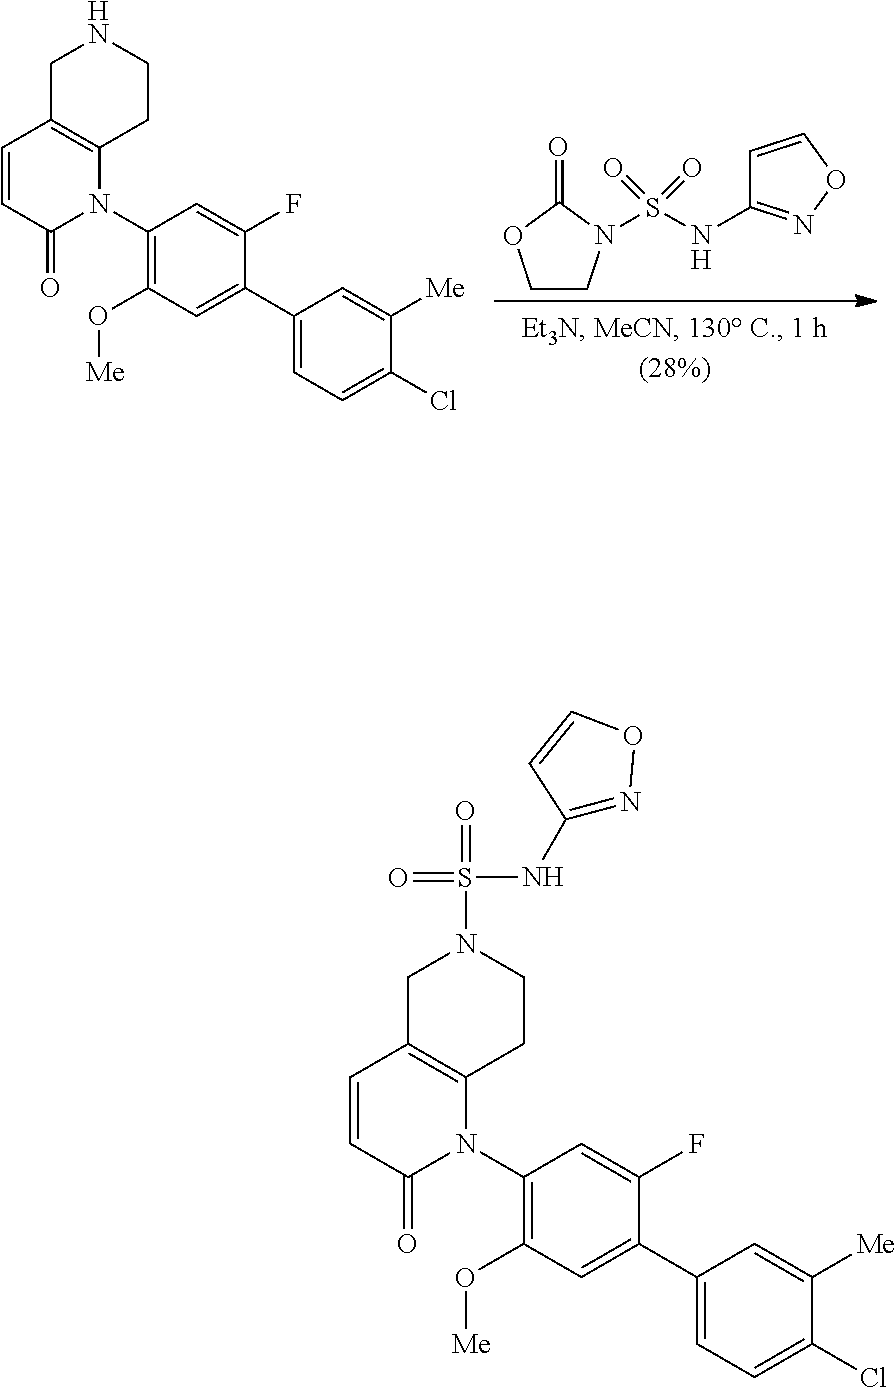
N1(C2=C(O[Me])C=C(C3=CC=C(Cl)C([Me])=C3)C(F)=C2)C2=C(C=CC1=O)CNCC2.C1CN(S(NC2=NOC=C2)(=O)=O)C(=O)O1.N1(C2=C(O[Me])C=C(C3=CC=C(Cl)C([Me])=C3)C(F)=C2)C2=C(C=CC1=O)CN(S(=O)(=O)NC1=NOC=C1)CC2
